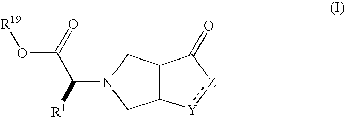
C12C([Y]:[Z]C1=O)CN(C([R1])C(=O)O[R19])C2
